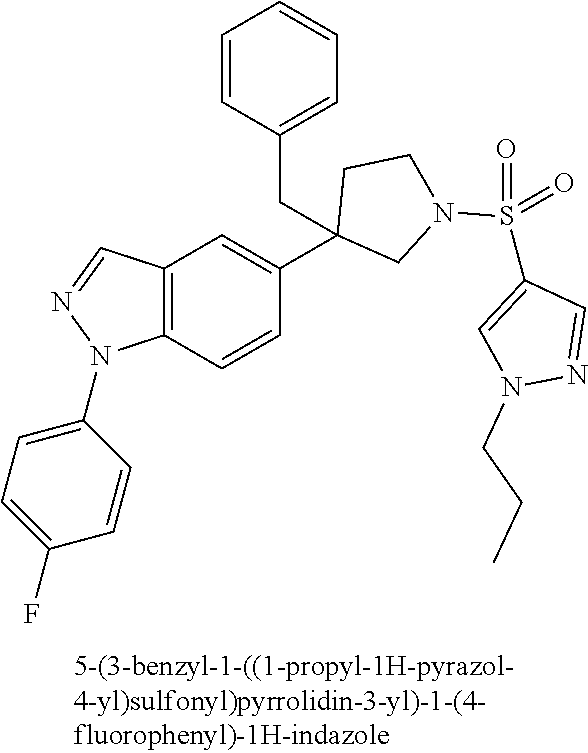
C12=C(C=CC(C3(CC4=CC=CC=C4)CN(S(C4=CN(CCC)N=C4)(=O)=O)CC3)=C1)N(C1=CC=C(F)C=C1)N=C2
